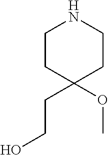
C1CC(OC)(CCO)CCN1
